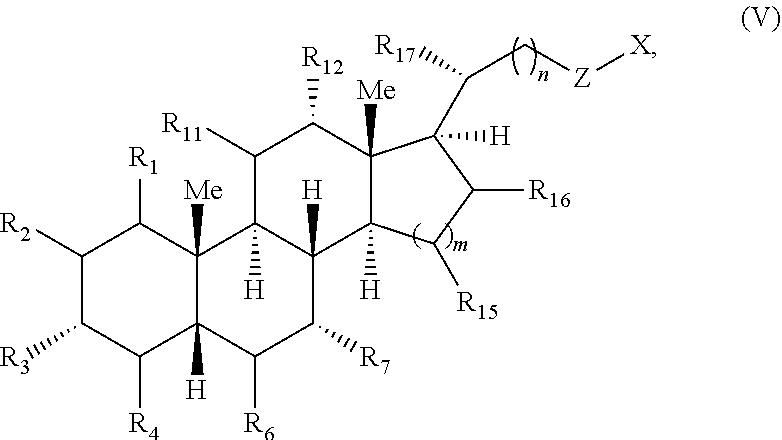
C1([R2])C([R3])C([R4])C2([H])C([Me])(C1[R1])C1([H])C([H])(C([R7])C2[R6])C2([H])C([Me])(C([R12])C1[R11])C([H])(C([R17])C[Z][X])C([R16])C2[R15]
